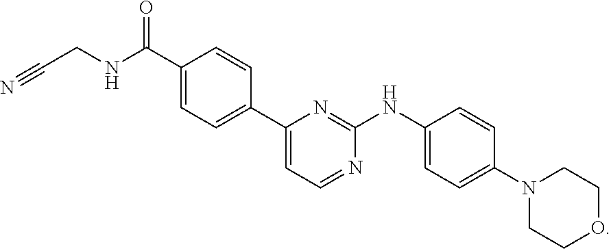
C1(C2=CC=C(C(NCC#N)=O)C=C2)=CC=NC(NC2=CC=C(N3CCOCC3)C=C2)=N1
